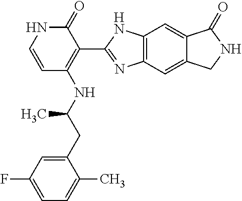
C1=CNC(=O)C(C2=NC3=C(N2)C=C2C(=C3)CNC2=O)=C1NC(CC1=CC(F)=CC=C1C)C
